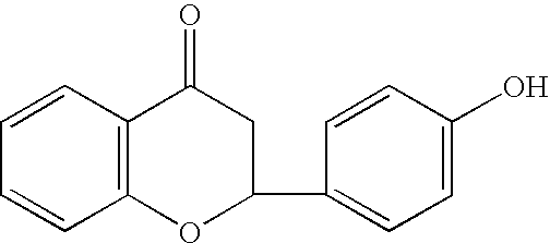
C1=CC2=C(C=C1)OC(C1=CC=C(O)C=C1)CC2=O
